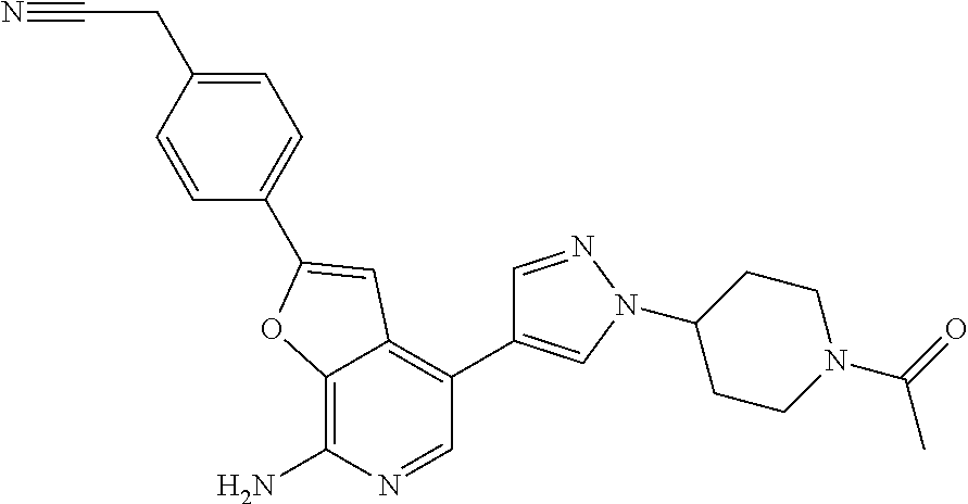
C12=C(N)N=CC(C3=CN(C4CCN(C(C)=O)CC4)N=C3)=C1C=C(C1=CC=C(CC#N)C=C1)O2
